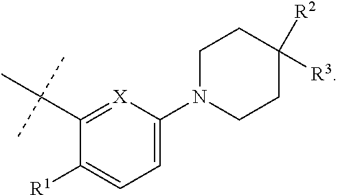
C1(C(C)(C)C)=[X]C(N2CCC([R2])([R3])CC2)=CC=C1[R1]
